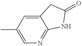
C1(C)=CN=C2C(=C1)CC(=O)N2
